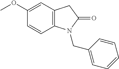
C1(OC)=CC2=C(C=C1)N(CC1=CC=CC=C1)C(=O)C2
